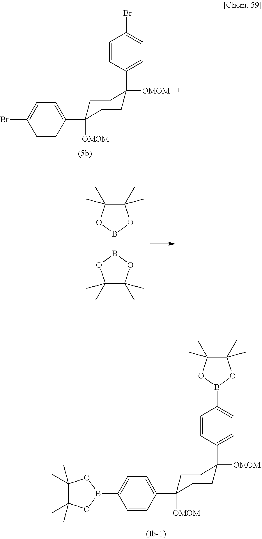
C1C([OMOM])(C2=CC=C(B3OC(C)(C)C(C)(C)O3)C=C2)CCC(C2=CC=C(B3OC(C)(C)C(C)(C)O3)C=C2)([OMOM])C1.C1C([OMOM])(C2=CC=C(Br)C=C2)CCC(C2=CC=C(Br)C=C2)([OMOM])C1.B1(B2OC(C)(C)C(C)(C)O2)OC(C)(C)C(C)(C)O1
